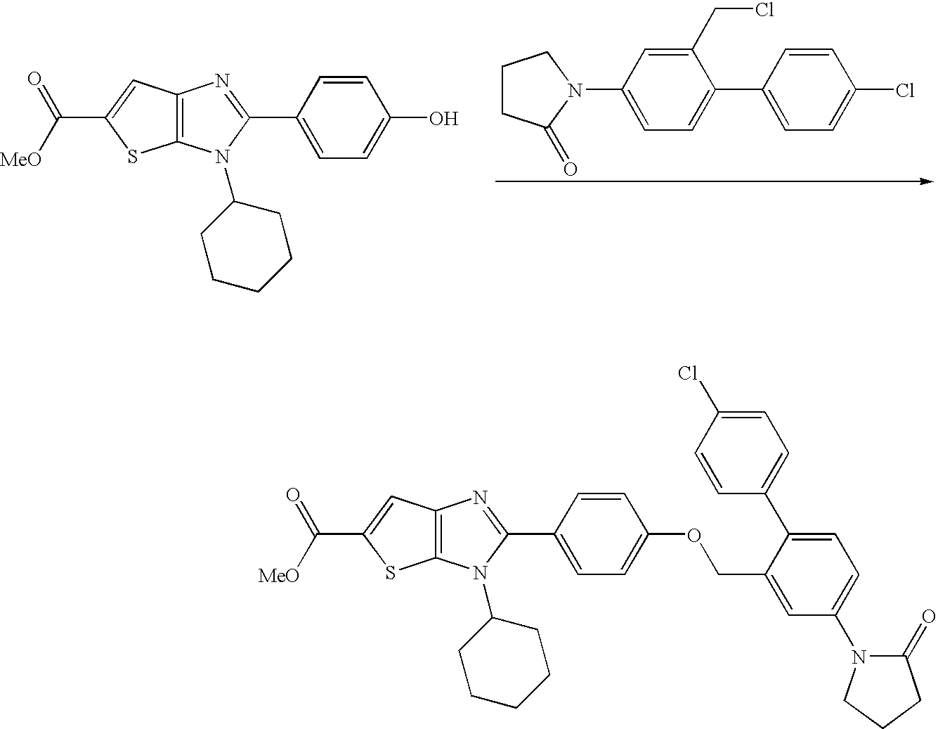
C12=C(C=C(C(=O)[MeO])S1)N=C(C1=CC=C(O)C=C1)N2C1CCCCC1.C1(N2CCCC2=O)=CC=C(C2=CC=C(Cl)C=C2)C(CCl)=C1.C12=C(C=C(C(=O)[MeO])S1)N=C(C1=CC=C(OCC3=CC(N4C(=O)CCC4)=CC=C3C3=CC=C(Cl)C=C3)C=C1)N2C1CCCCC1
